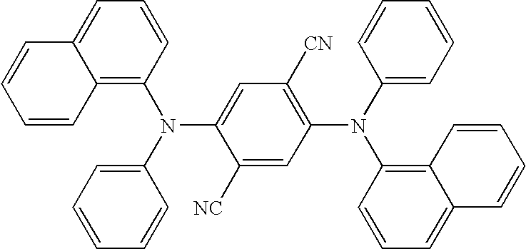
C1(N(C2=CC=CC=C2)C2=C3C(=CC=C2)C=CC=C3)=C([CN])C=C(N(C2=CC=CC=C2)C2=C3C(=CC=C2)C=CC=C3)C([NC])=C1
